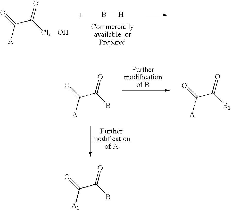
C(C(=O)[A])(Cl)=O.O.B[H].C(C(=O)[A])(B)=O.C(C(=O)[A])([B1])=O.C(C(=O)[A1])(B)=O
